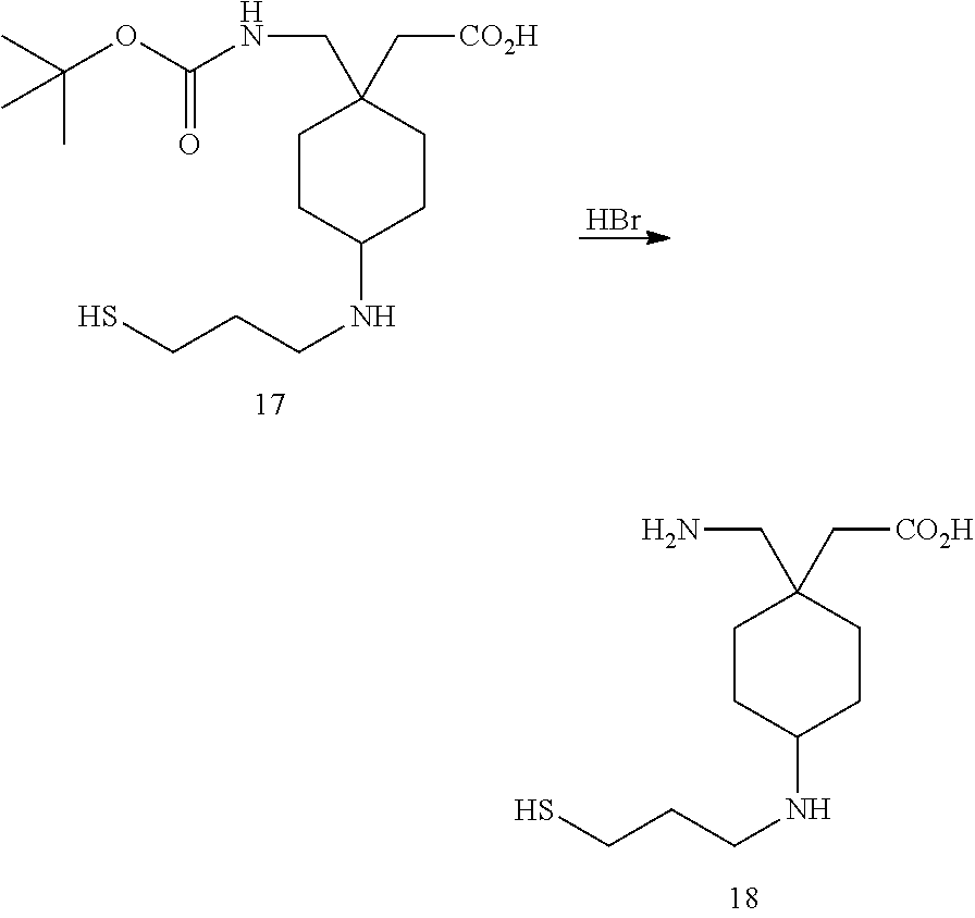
C1CC(NCCCS)CCC1(CN)C[CO2H].Br.C1CC(NCCCS)CCC1(CNC(OC(C)(C)C)=O)C[CO2H]
